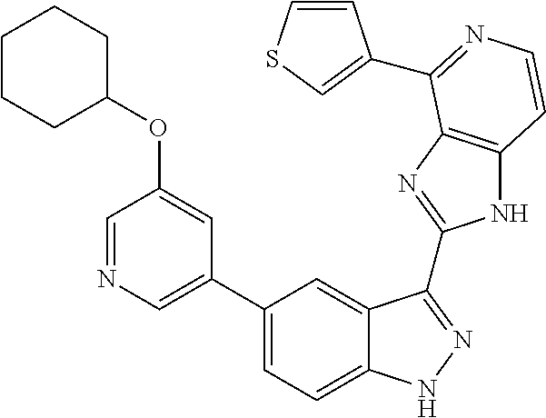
C1(C2=CN=CC(OC3CCCCC3)=C2)=CC=C2C(=C1)C(C1=NC3=C(N1)C=CN=C3C1=CSC=C1)=NN2
